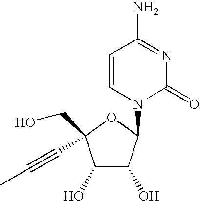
C1(O)C(O)C(N2C(=O)N=C(N)C=C2)OC1(C#CC)CO
